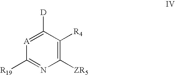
[A]1=C([D])C([R4])=C([ZR5])N=C1[R19]
